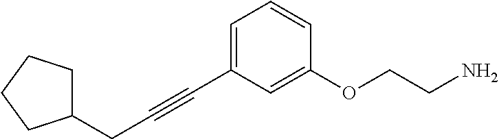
C1=C(C#CCC2CCCC2)C=C(OCCN)C=C1
